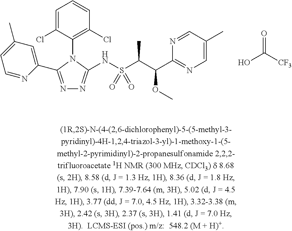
C1=NC(C2=NN=C(NS(C(C(C3=NC=C(C)C=N3)OC)C)(=O)=O)N2C2=C(Cl)C=CC=C2Cl)=CC(C)=C1.OC([CF3])=O
